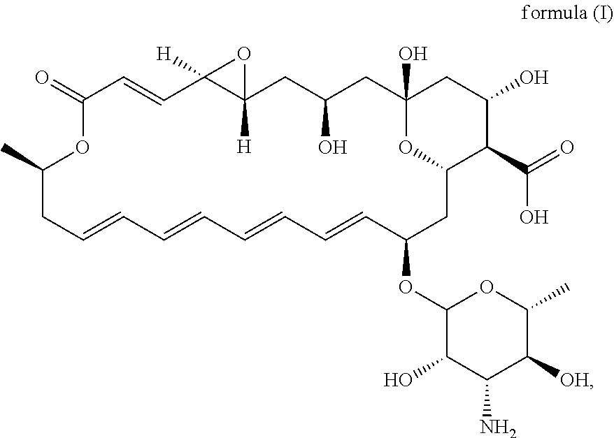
C1(=O)C=CC2([H])C([H])(CC(O)CC3(O)CC(O)C(C(O)=O)C(CC(OC4C(O)C(N)C([OH])C(C)O4)C=CC=CC=CC=CCC(C)O1)O3)O2
